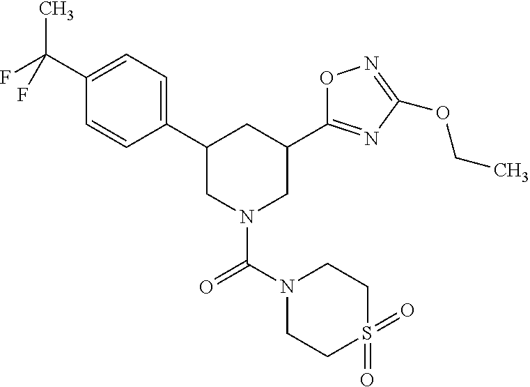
C1(C2CN(C(N3CCS(=O)(=O)CC3)=O)CC(C3=NC(OCC)=NO3)C2)=CC=C(C(C)(F)F)C=C1
